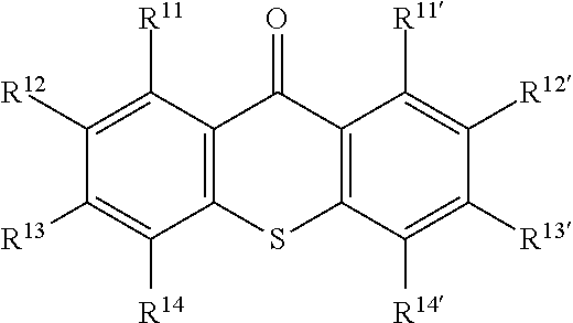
C12=C(C([R14])=C([R13])C([R12])=C1[R11])SC1=C(C([R11])=C([R12])C([R13])=C1[R14])C2=O
